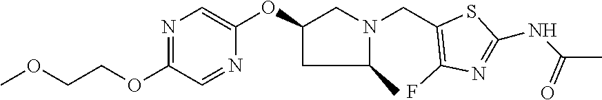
N1=C(OCCOC)C=NC(OC2CN(CC3=C(F)N=C(NC(C)=O)S3)C(C)C2)=C1
